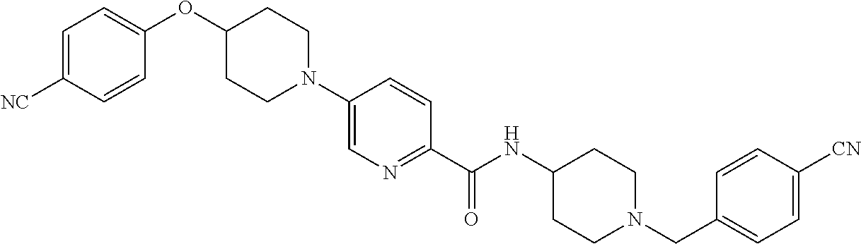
C1=C(N2CCC(OC3=CC=C([NC])C=C3)CC2)C=CC(C(NC2CCN(CC3=CC=C([CN])C=C3)CC2)=O)=N1
